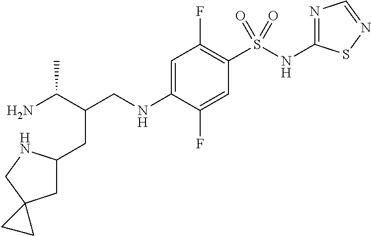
C(CNC1=CC(F)=C(S(NC2=NC=NS2)(=O)=O)C=C1F)(C(N)C)CC1CC2(CN1)CC2
